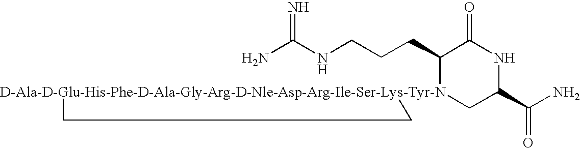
NC(NCCCC1[D-Ala-D-Glu-His-Phe-D-Ala-Gly-Arg-D-Nle-Asp-Arg-Ile-Ser-Lys-Tyr-N]2(CC(C(N)=O)NC1=O)CC2)=N
